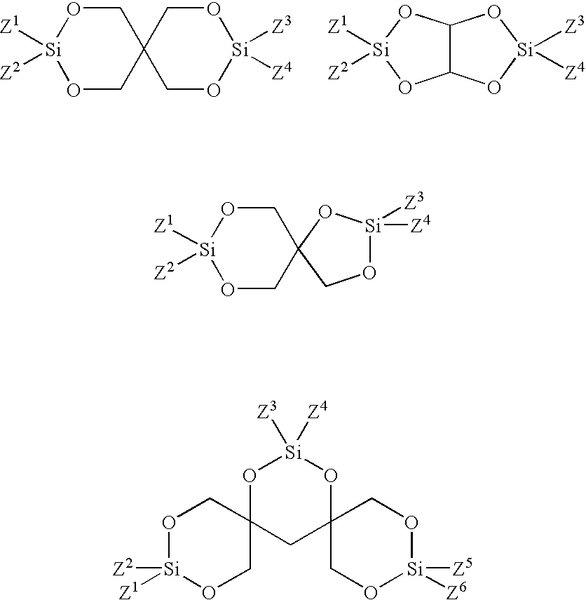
C12(CO[Si]([Z1])([Z2])OC1)CO[Si]([Z3])([Z4])OC2.C12C(O[Si]([Z3])([Z4])O1)O[Si]([Z1])([Z2])O2.C12(CO[Si]([Z1])([Z2])OC1)CO[Si]([Z3])([Z4])O2.O1[Si]([Z1])([Z2])OCC2(C1)CC1(O[Si]([Z3])([Z4])O2)CO[Si]([Z6])([Z5])OC1
